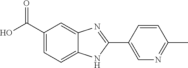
C1(C(O)=O)=CC=C2C(=C1)N=C(C1=CN=C(C)C=C1)N2
